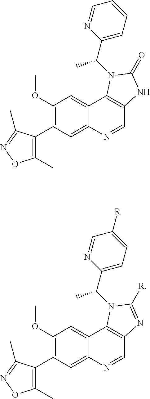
C1(C)=C(C2=C(OC)C=C3C(=C2)N=CC2=C3N(C(C3=CC=CC=N3)C)C(=O)N2)C(C)=NO1.C1(C)=C(C2=C(OC)C=C3C(=C2)N=CC2=C3N(C(C3=CC=C([R])C=N3)C)C([R])=N2)C(C)=NO1
